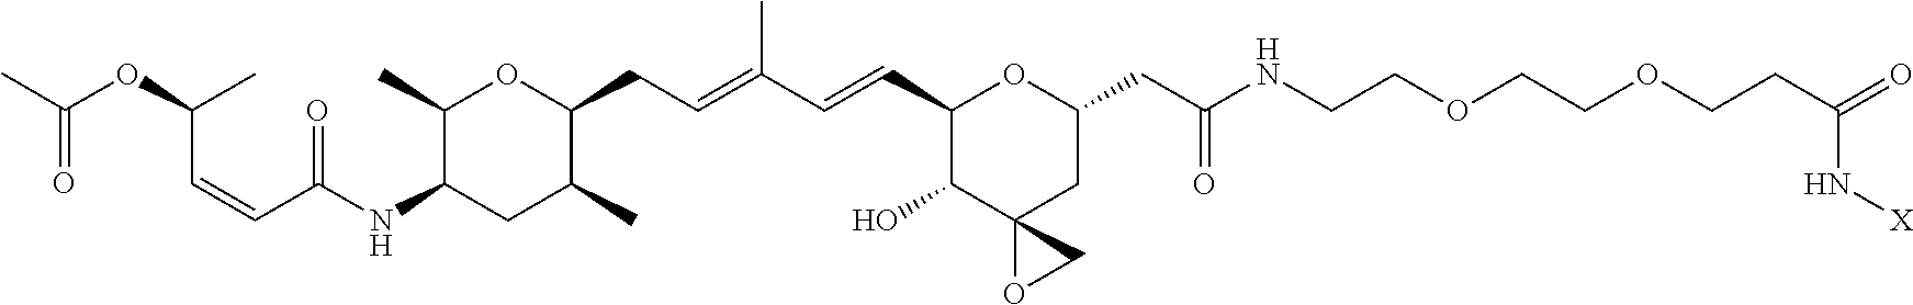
C1(C)C(NC(=O)C=CC(C)OC(=O)C)CC(C)C(CC=C(C)C=CC2C(O)C3(CC(CC(=O)NCCOCCOCCC(=O)N[X])O2)OC3)O1
